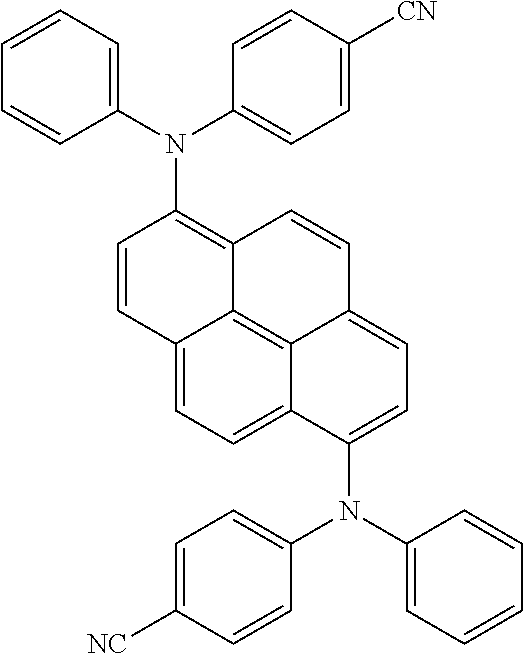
C12=CC=C3C4=C1C(=C(N(C1=CC=CC=C1)C1=CC=C([CN])C=C1)C=C2)C=CC4=CC=C3N(C1=CC=CC=C1)C1=CC=C([NC])C=C1
